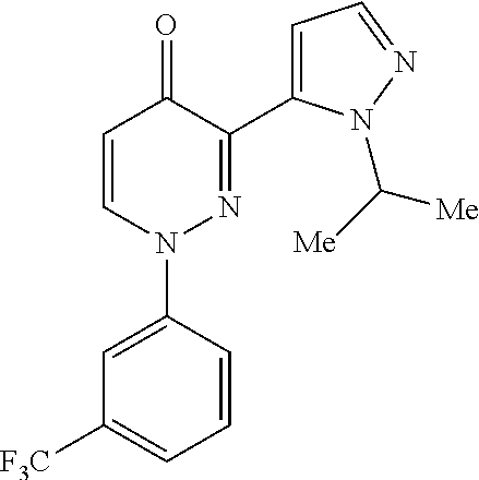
C1=CN(C2=CC([F3C])=CC=C2)N=C(C2=CC=NN2C([Me])[Me])C1=O
